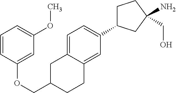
C1=C2C(=CC(C3CCC(N)(CO)C3)=C1)CCC(COC1=CC(OC)=CC=C1)C2
